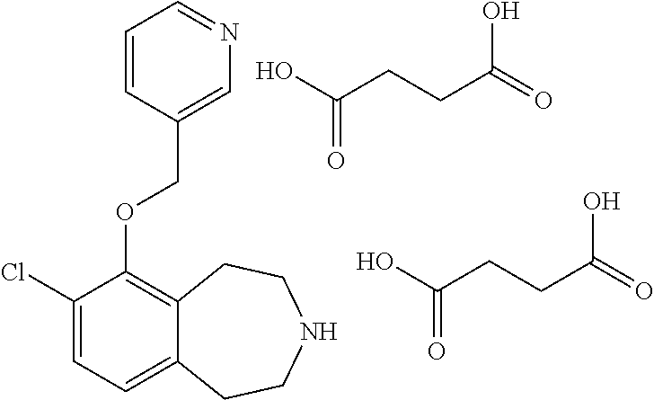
C1(Cl)=CC=C2C(=C1OCC1=CN=CC=C1)CCNCC2.OC(CCC(=O)O)=O.OC(CCC(=O)O)=O
